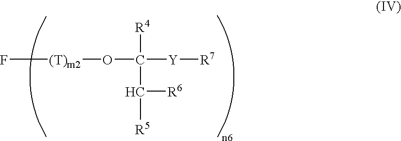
F[(T)m2]OC([Y][R7])([R4])C([R6])[R5]
